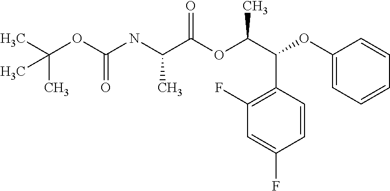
C(OC(NC(C(OC(C(C1=C(F)C=C(F)C=C1)OC1=CC=CC=C1)C)=O)C)=O)(C)(C)C
